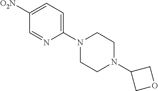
C1(N2CCN(C3COC3)CC2)=CC=C([O2N])C=N1
